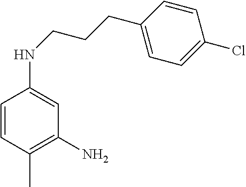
C1=CC(C)=C(N)C=C1NCCCC1=CC=C(Cl)C=C1
